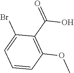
BrC1=CC=CC(OC)=C1C(=O)O
